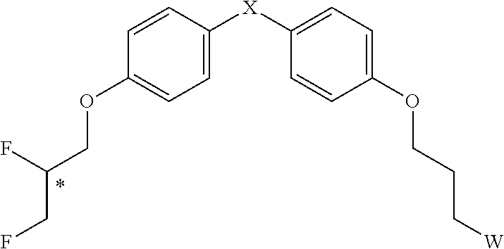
C1=CC([X]C2=CC=C(OCCC[W])C=C2)=CC=C1OCC(F)CF
